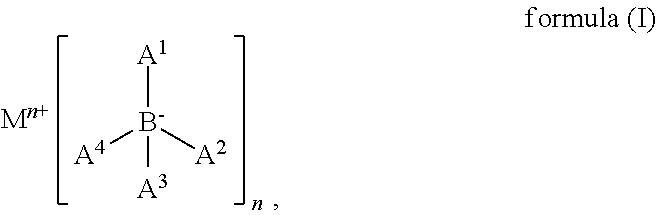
[A1][B-]([A2])([A4])[A3]
